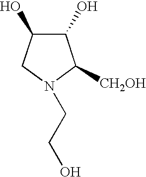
C1(O)C(O)CN(CCO)C1[CH2OH]
